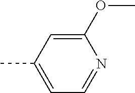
C1(OC)=CC(C)=CC=N1
